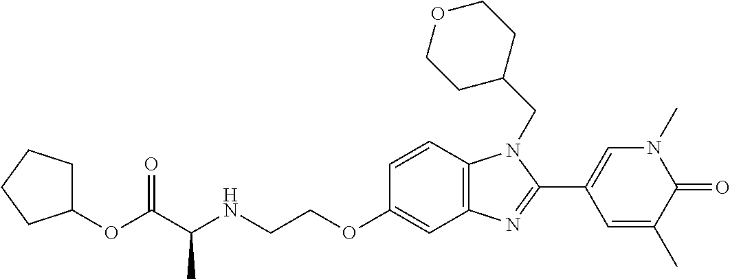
C1=CC2=C(C=C1OCCNC(C(OC1CCCC1)=O)C)N=C(C1=CN(C)C(=O)C(C)=C1)N2CC1CCOCC1
